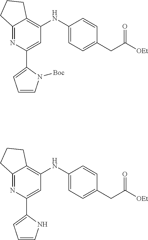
C12=NC(C3=CC=CN3[Boc])=CC(NC3=CC=C(CC([OEt])=O)C=C3)=C1CCC2.C12=NC(C3=CC=CN3)=CC(NC3=CC=C(CC([OEt])=O)C=C3)=C1CCC2
